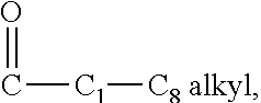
C([C1][C8 alkyl])=O
